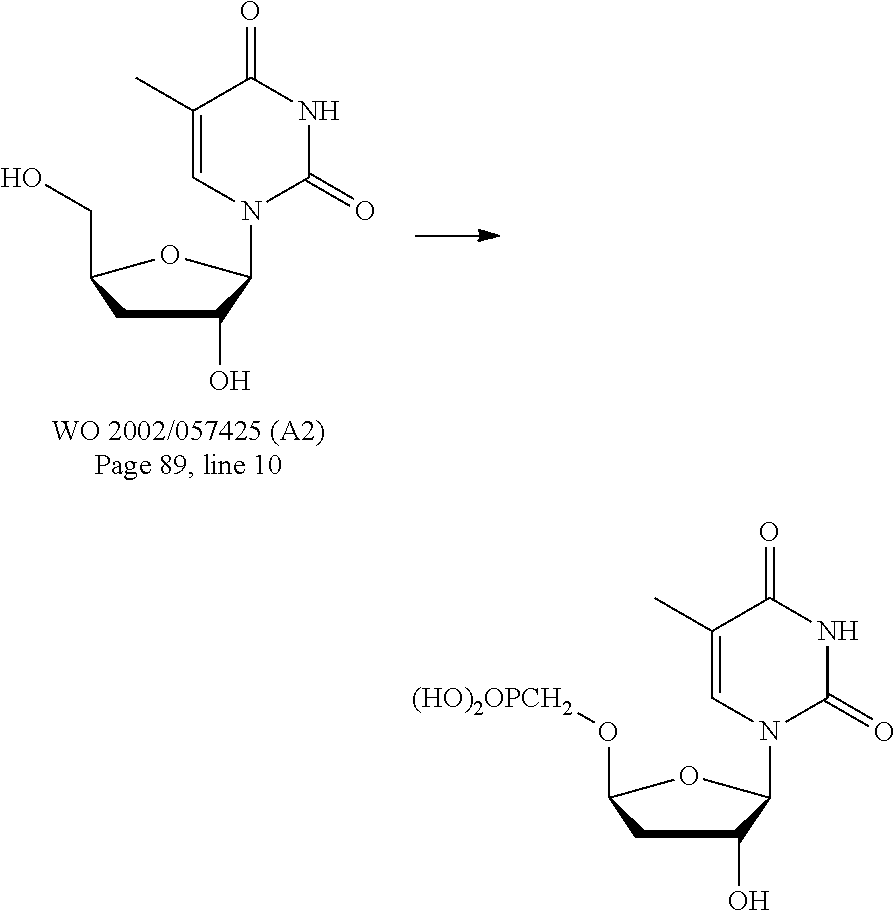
C1(O)CC(O[(HO)2OPCH2])OC1N1C=C(C)C(=O)NC1=O.C1(O)CC(CO)OC1N1C=C(C)C(=O)NC1=O
